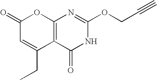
C12=C(C(=O)NC(OCC#C)=N1)C(CC)=CC(=O)O2
